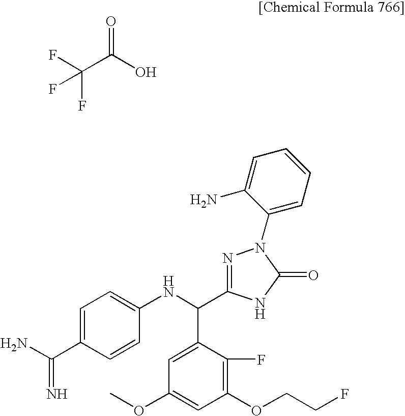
C1(OCCF)=C(F)C(C(NC2=CC=C(C(N)=N)C=C2)C2=NN(C3=CC=CC=C3N)C(=O)N2)=CC(OC)=C1.C(C(=O)O)(F)(F)F
